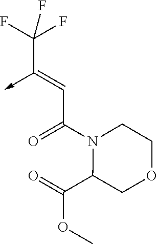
C(C(N1C(C(=O)OC)COCC1)=O)=C(->C)C(F)(F)F
